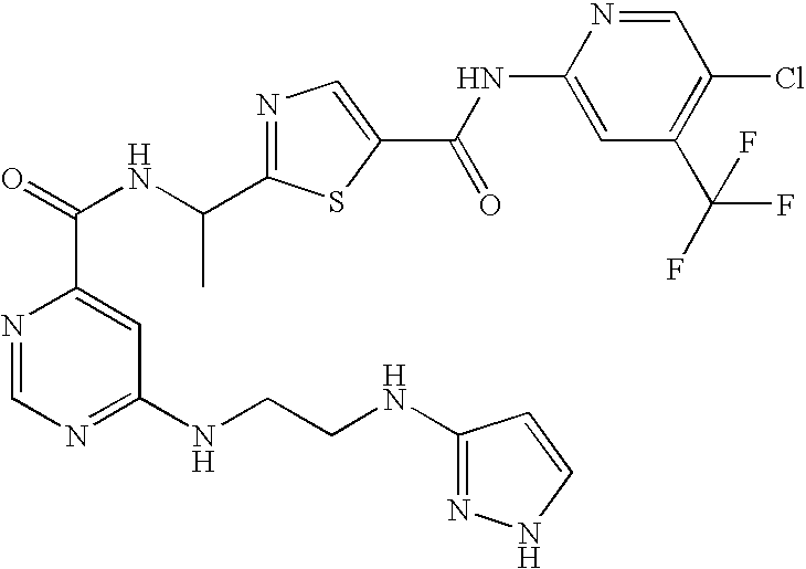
N1=C(C(NC(=O)C2=CC(NCCNC3=NNC=C3)=NC=N2)C)SC(C(NC2=CC(C(F)(F)F)=C(Cl)C=N2)=O)=C1
